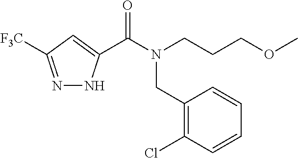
N1=C([F3C])C=C(C(N(CCCOC)CC2=C(Cl)C=CC=C2)=O)N1
